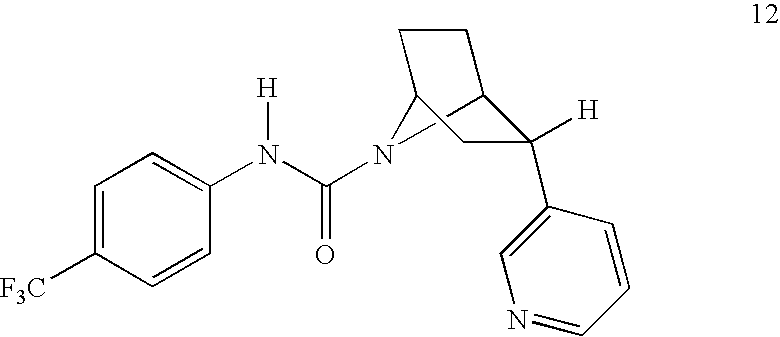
C1=C([F3C])C=CC(N(C(=O)N2C3C(C4=CN=CC=C4)([H])CC2CC3)[H])=C1
